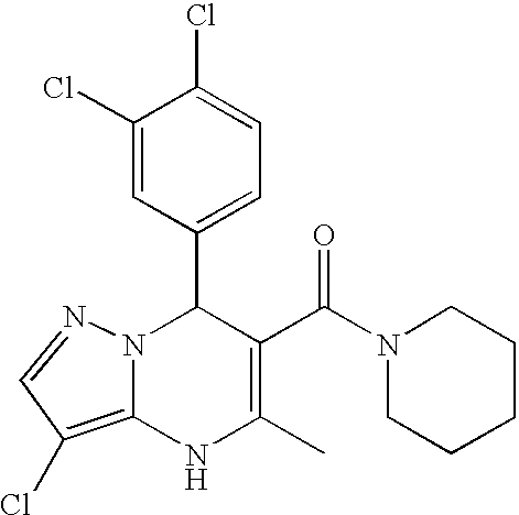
C1(Cl)=CC(C2N3C(=C(Cl)C=N3)NC(C)=C2C(=O)N2CCCCC2)=CC=C1Cl
